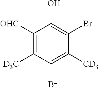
C1([OHC])=C([D3C])C(Br)=C([CD3])C(Br)=C1O
